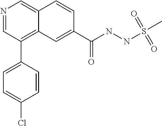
N1=CC(C2=CC=C(Cl)C=C2)=C2C(=C1)C=CC(C(NNS(C)(=O)=O)=O)=C2
